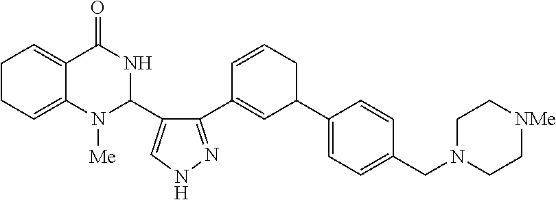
C1CC=C2C(=C1)C(=O)NC(C1=CNN=C1C1=CC(C3=CC=C(CN4CC[NMe]CC4)C=C3)CC=C1)N2[Me]
